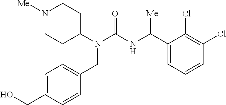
N1([Me])CCC(N(C(NC(C2=CC=CC(Cl)=C2Cl)[Me])=O)CC2=CC=C(CO)C=C2)CC1
